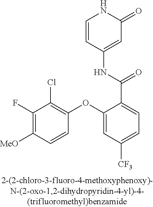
C1(F)=C([MeO])C=CC(OC2=CC([CF3])=CC=C2C(=O)NC2=CC(=O)NC=C2)=C1Cl
